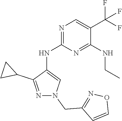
N1=C(NC2=CN(CC3=NOC=C3)N=C2C2CC2)N=C(NCC)C(C(F)(F)F)=C1
